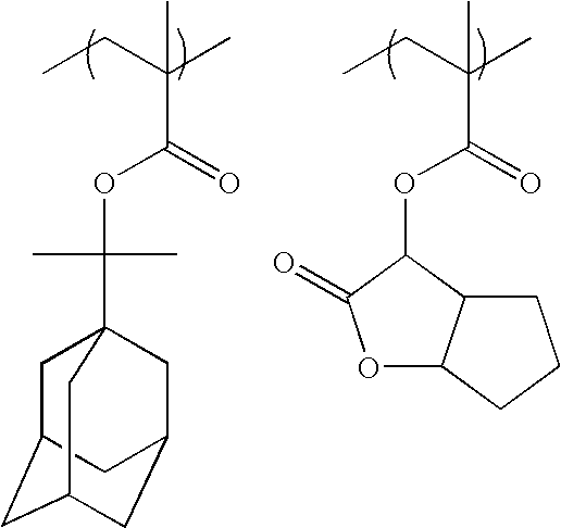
C(C(=O)OC(C)(C)C12CC3CC(CC(C1)C3)C2)(CC)(C)C.C(C(=O)OC1C(=O)OC2C1CCC2)(CC)(C)C
